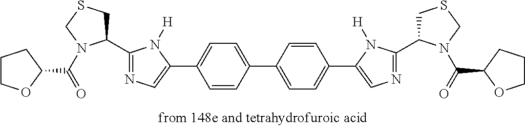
C1=CC(C2=CC=C(C3=CN=C(C4CSCN4C(C4OCCC4)=O)N3[H])C=C2)=CC=C1C1=CN=C(C2CSCN2C(=O)C2CCCO2)N1[H]
